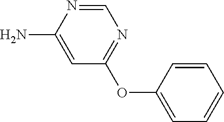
C1(N)=CC(OC2=CC=CC=C2)=NC=N1
